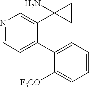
N1=CC=C(C2=CC=CC=C2[F3CO])C(C2(N)CC2)=C1
